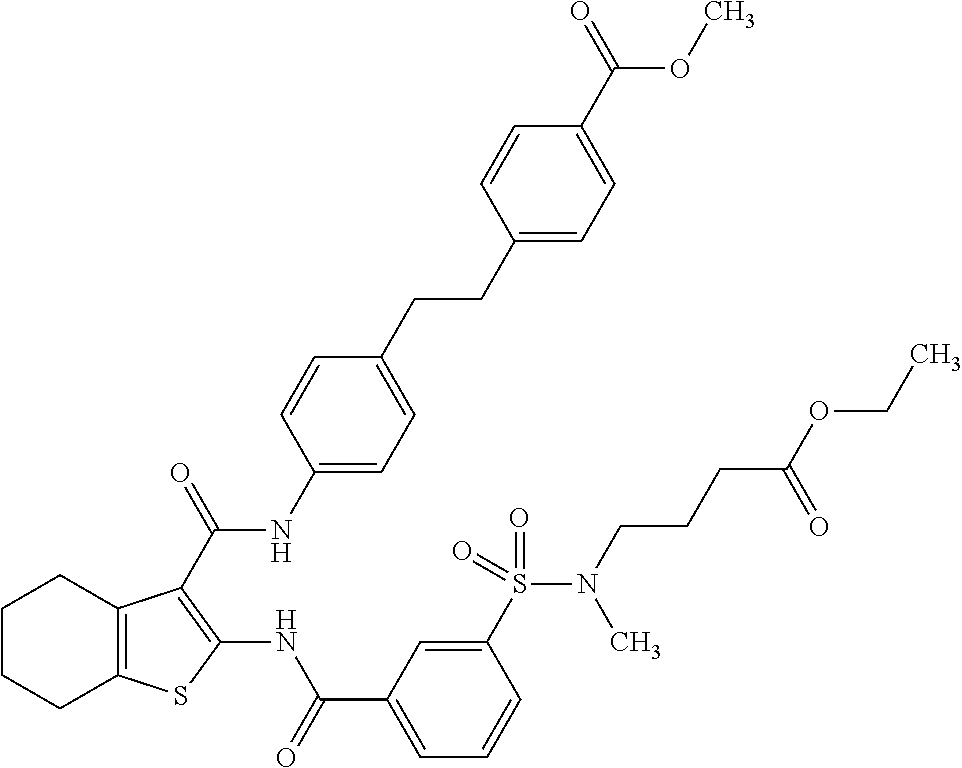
C1(CCC2=CC=C(NC(=O)C3=C(NC(C4=CC=CC(S(N(CCCC(OCC)=O)C)(=O)=O)=C4)=O)SC4=C3CCCC4)C=C2)=CC=C(C(=O)OC)C=C1
